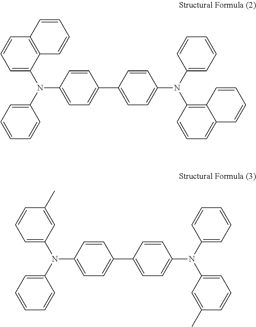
N(C1=CC=C(C2=CC=C(N(C3=CC=CC=C3)C3=C4C(=CC=C3)C=CC=C4)C=C2)C=C1)(C1=CC=CC=C1)C1=CC=CC2=C1C=CC=C2.N(C1=CC=C(C2=CC=C(N(C3=CC=CC=C3)C3=CC=CC(C)=C3)C=C2)C=C1)(C1=CC=CC=C1)C1=CC=CC(C)=C1
